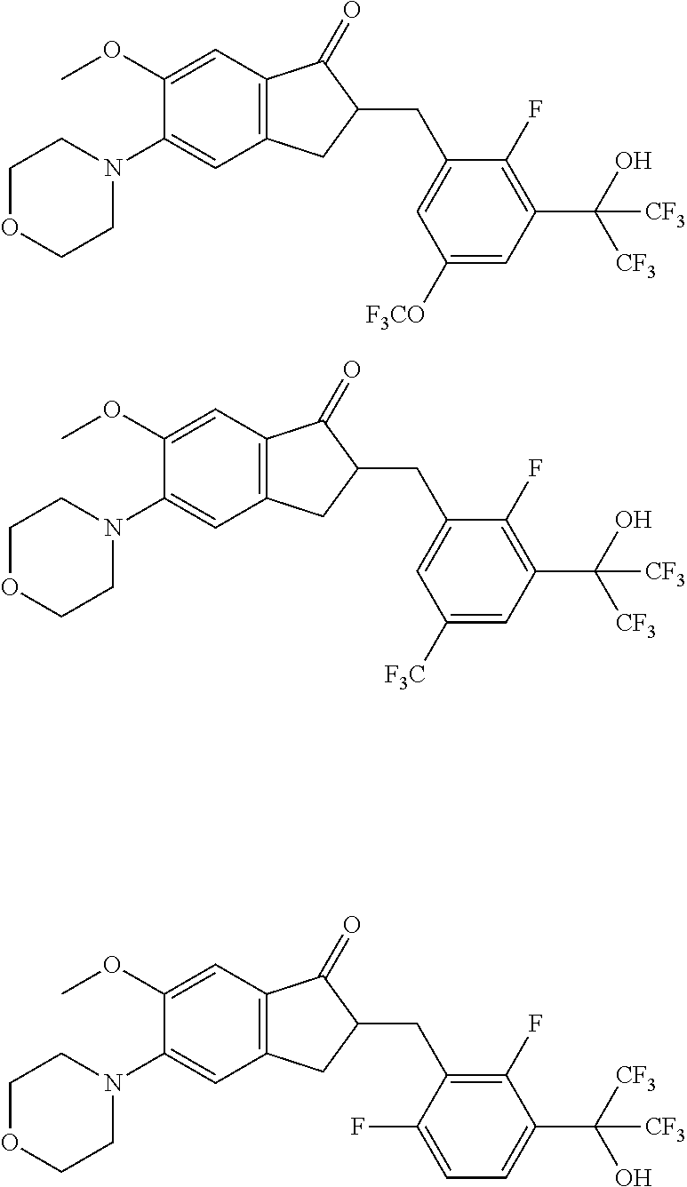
C1(OC)=CC2=C(C=C1N1CCOCC1)CC(CC1=CC([F3CO])=CC(C([CF3])(O)[CF3])=C1F)C2=O.C1(OC)=CC2=C(C=C1N1CCOCC1)CC(CC1=CC([F3C])=CC(C([CF3])(O)[CF3])=C1F)C2=O.C1(OC)=CC2=C(C=C1N1CCOCC1)CC(CC1=C(F)C(C(O)([CF3])[CF3])=CC=C1F)C2=O
